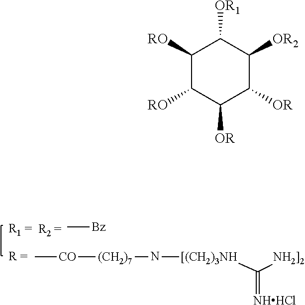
C[Bz].C[CO][(CH2)7]N[[(CH2)3NH]C([NH2]2])=[NHHCl].C1([RO])C([RO])C([OR])C([OR])C([OR2])C1[OR1]
